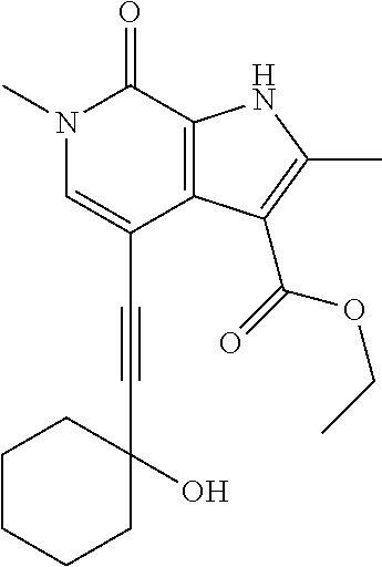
C(C1=CN(C)C(=O)C2=C1C(C(=O)OCC)=C(C)N2)#CC1(O)CCCCC1
